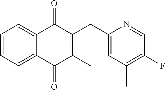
C1=CC=C2C(=C1)C(=O)C(CC1=CC(C)=C(F)C=N1)=C(C)C2=O
